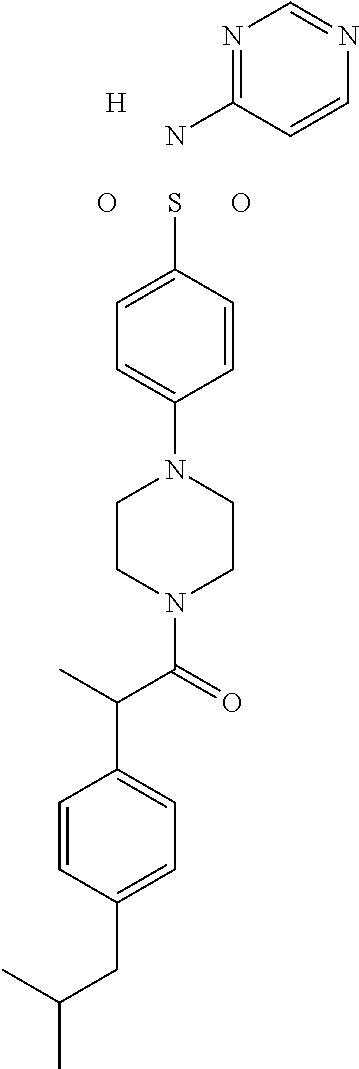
N1=C(N)C=CN=C1.[H].O.O.SC1=CC=C(N2CCN(C(C(C)C3=CC=C(CC(C)C)C=C3)=O)CC2)C=C1
